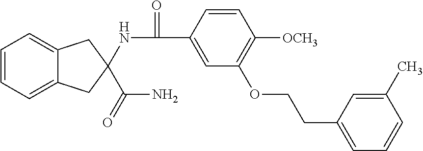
C1=CC(C(=O)NC2(C(N)=O)CC3=CC=CC=C3C2)=CC(OCCC2=CC=CC(C)=C2)=C1[OCH3]
